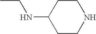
CCNC1CCNCC1
